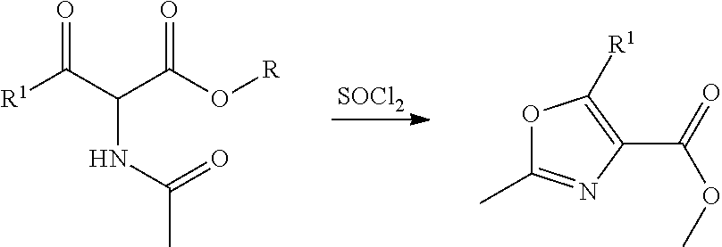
[SOCl2].[R1]C(C(C(O[R])=O)NC(C)=O)=O.O1C(C)=NC(C(OC)=O)=C1[R1]
